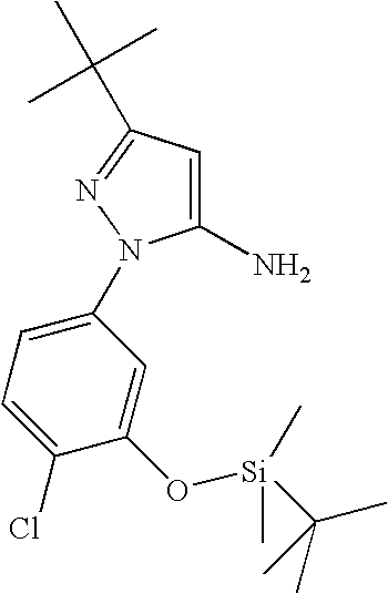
C1(N)=CC(C(C)(C)C)=NN1C1=CC=C(Cl)C(O[Si](C(C)(C)C)(C)C)=C1
